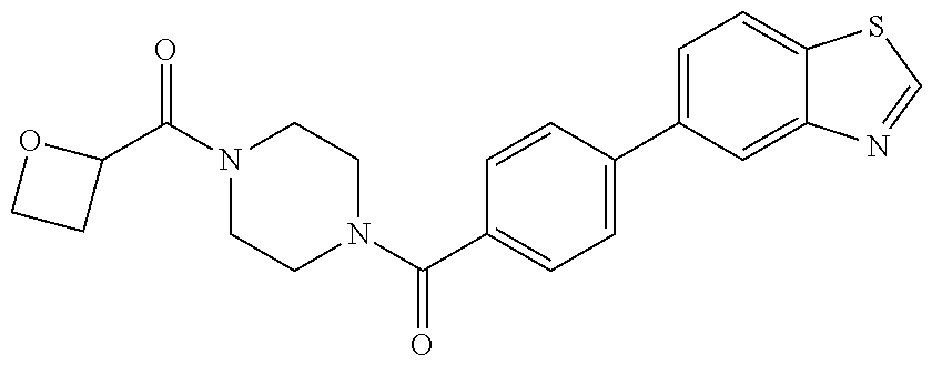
C1(C(=O)N2CCN(C(=O)C3=CC=C(C4=CC=C5C(=C4)N=CS5)C=C3)CC2)OCC1
